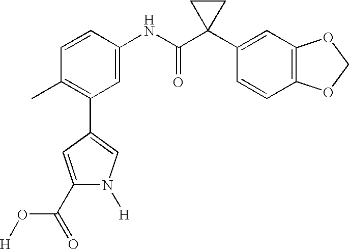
C1(NC(C2(C3=CC4=C(C=C3)OCO4)CC2)=O)=CC(C2=CN([H])C(C(O[H])=O)=C2)=C(C)C=C1
